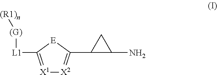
[X1]1=C([L1][(G)][(R1)n])[E]C(C2C(N)C2)=[X2]1
